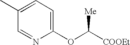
C1(OC([COOEt])[Me])=CC=C(C)C=N1
